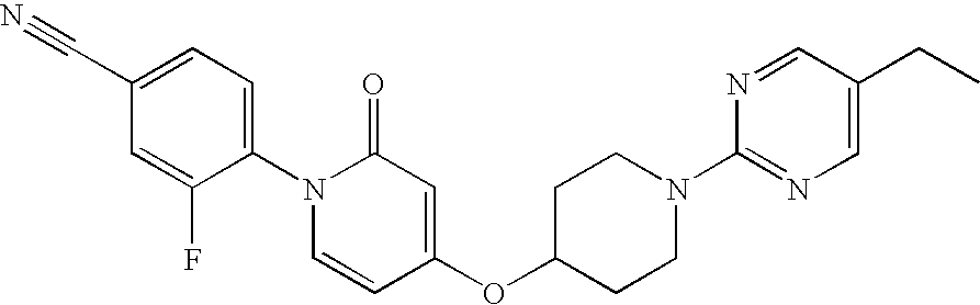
C1(N2C=CC(OC3CCN(C4=NC=C(CC)C=N4)CC3)=CC2=O)=CC=C(C#N)C=C1F
